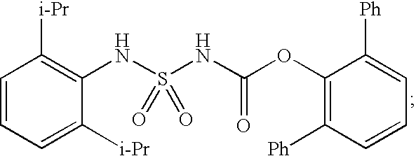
C1=CC=C([i-Pr])C(NS(NC(=O)OC2=C([Ph])C=CC=C2[Ph])(=O)=O)=C1[i-Pr]
